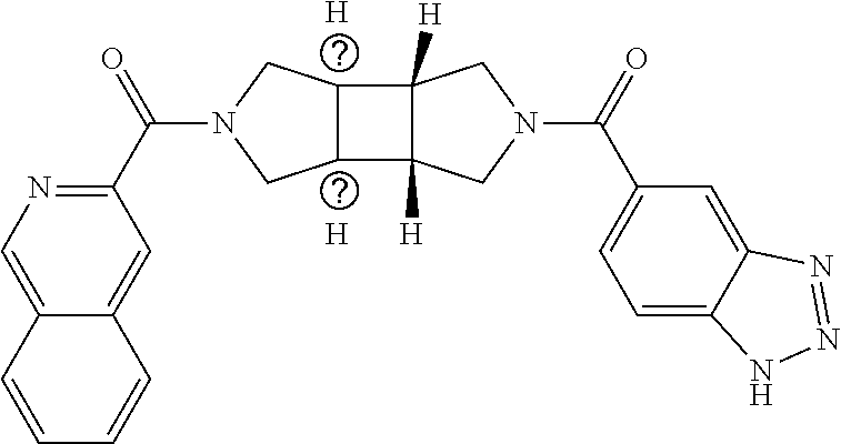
[H].[H].N1=C(C(N2CC3C(C4([H])C3([H])CN(C(C3=CC=C5C(=C3)N=NN5)=O)C4)C2)=O)C=C2C(=C1)C=CC=C2
